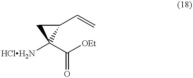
C1(C=C)CC1([HClH2N])C(=O)[OEt]
